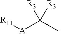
[A](C(C)([R3])[R3])[R11]
